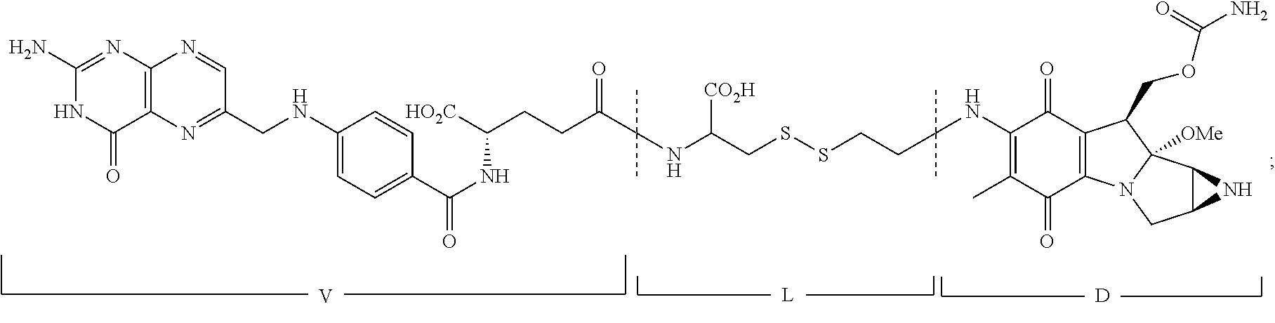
O=C(C1=CC=C(NCC2=NC3=C(N=C(N)NC3=O)N=C2)C=C1)NC(CCC(C(C)(C)NC(CSSCCC(C)(C)NC1=C(C)C(=O)C2=C(C1=O)C(COC(=O)N)C1([OMe])N2CC2C1N2)[CO2H])=O)[HO2C].[V].[L].[D]
